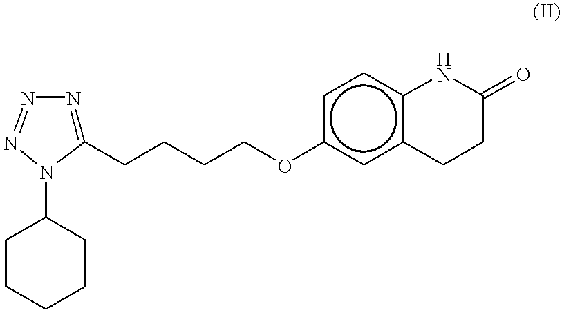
C1(CCCCOc2cc3c(cc2)NC(=O)CC3)=NN=NN1C1CCCCC1
